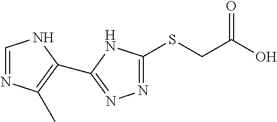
C1=NC(C)=C(C2=NN=C(SCC(O)=O)N2)N1
